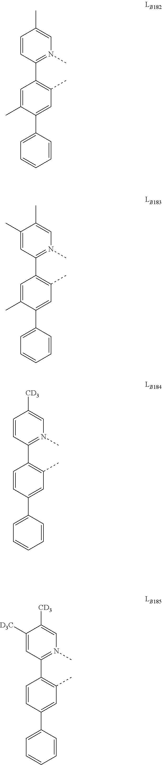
C1=CC=C(C2=CC(C)=C(C3=N(C)C=C(C)C=C3)C=C2C)C=C1.C1=CC=C(C2=CC(C)=C(C3=N(C)C=C(C)C(C)=C3)C=C2C)C=C1.C1=CC=C(C2=CC(C)=C(C3=N(C)C=C([CD3])C=C3)C=C2)C=C1.C1=CC=C(C2=CC(C)=C(C3=N(C)C=C([CD3])C([D3C])=C3)C=C2)C=C1
